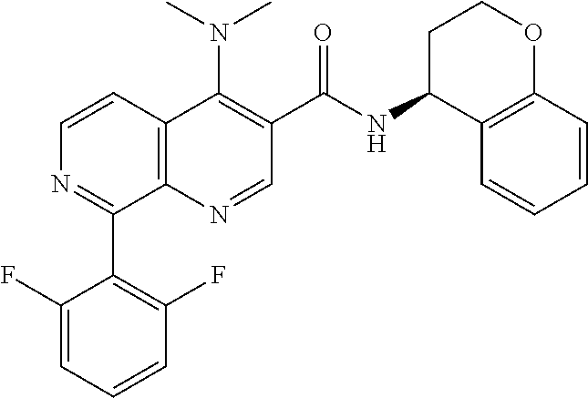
C12=C(N=CC(C(=O)NC3C4=C(OCC3)C=CC=C4)=C1N(C)C)C(C1=C(F)C=CC=C1F)=NC=C2
